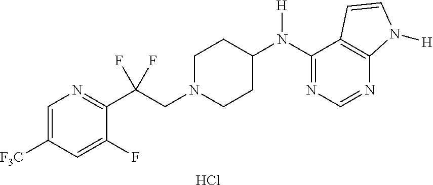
C1(N(C2CCN(CC(C3=NC=C([F3C])C=C3F)(F)F)CC2)[H])=NC=NC2=C1C=CN2[H].Cl
